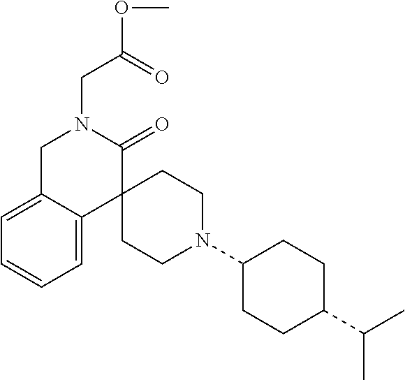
C1C2=CC=CC=C2C2(C(=O)N1CC(OC)=O)CCN(C1CCC(C(C)C)CC1)CC2
